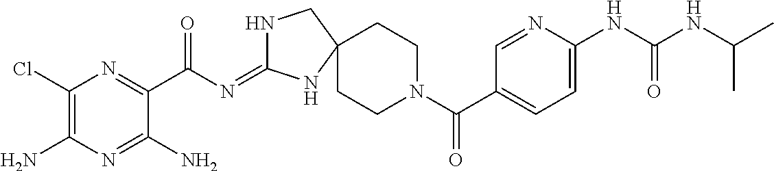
C1(Cl)=C(N)N=C(N)C(C(N=C2NCC3(N2)CCN(C(C2=CC=C(NC(NC(C)C)=O)N=C2)=O)CC3)=O)=N1
